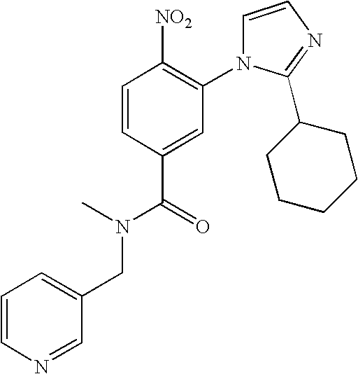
C1=CC(C(=O)N(CC2=CC=CN=C2)C)=CC(N2C=CN=C2C2CCCCC2)=C1[NO2]
